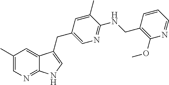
C1(C)=CN=C2C(=C1)C(CC1=CN=C(NCC3=C(OC)N=CC=C3)C(C)=C1)=CN2
